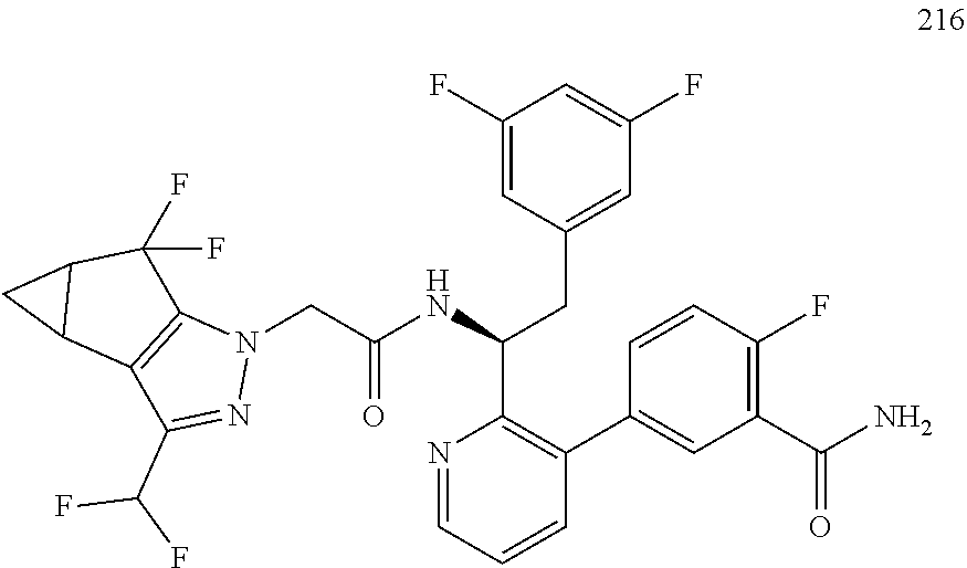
C1(F)=CC(CC(C2=C(C3=CC(C(N)=O)=C(F)C=C3)C=CC=N2)NC(CN2C3=C(C(C(F)F)=N2)C2C(C3(F)F)C2)=O)=CC(F)=C1
